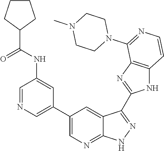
C1=NC=C(C2=CN=C3C(=C2)C(C2=NC4=C(N2)C=CN=C4N2CCN(C)CC2)=NN3)C=C1NC(C1CCCC1)=O
